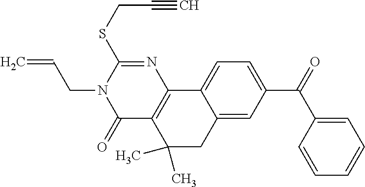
C1(=O)C2=C(N=C(SCC#C)N1CC=C)C1=CC=C(C(=O)C3=CC=CC=C3)C=C1CC2(C)C
